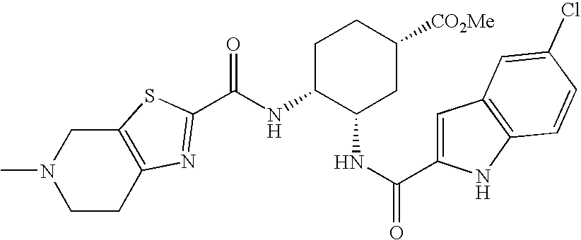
C12=C(CCN(C)C1)N=C(C(NC1C(NC(C3=CC4=C(N3)C=CC(Cl)=C4)=O)CC([CO2Me])CC1)=O)S2
